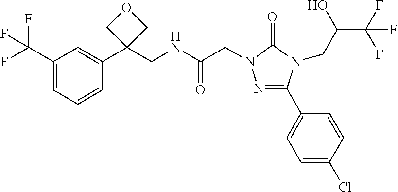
C1(C(F)(F)F)=CC=CC(C2(CNC(CN3N=C(C4=CC=C(Cl)C=C4)N(CC(O)C(F)(F)F)C3=O)=O)COC2)=C1
